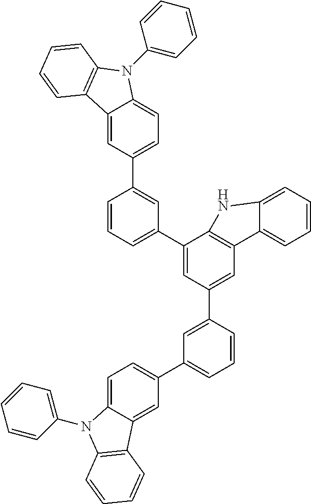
C1(C2=CC(C3=CC(C4=CC=C5C(=C4)C4=C(N5C5=CC=CC=C5)C=CC=C4)=CC=C3)=CC3=C2NC2=CC=CC=C32)=CC=CC(C2=CC=C3C(=C2)C2=C(N3C3=CC=CC=C3)C=CC=C2)=C1
